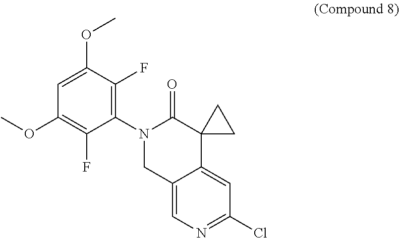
C1(N2CC3=CN=C(Cl)C=C3C3(C2=O)CC3)=C(F)C(OC)=CC(OC)=C1F
